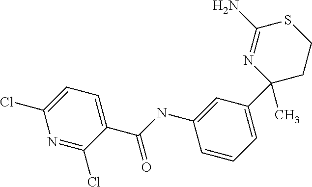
N1=C(Cl)C(C(=O)NC2=CC(C3(C)CCSC(N)=N3)=CC=C2)=CC=C1Cl
